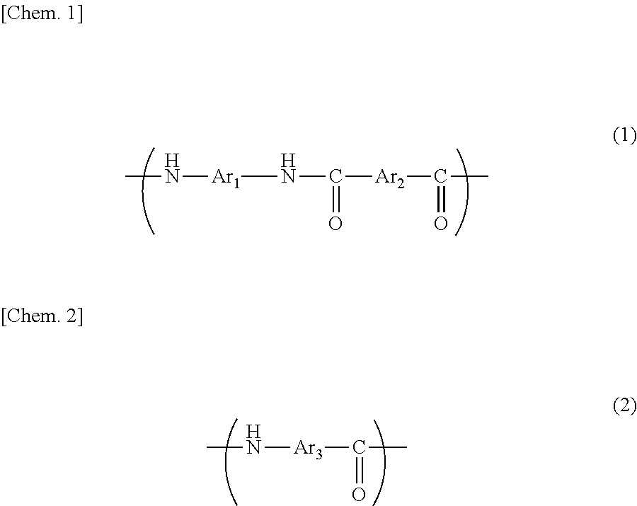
CN[Ar1]NC([Ar2]C(C)=O)=O.CN[Ar3]C(C)=O
